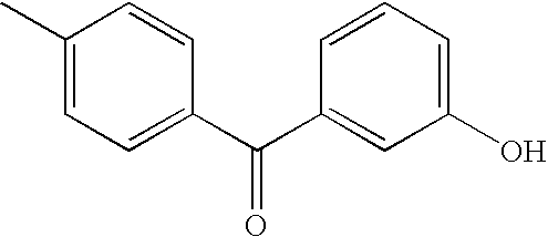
C1(C)=CC=C(C(C2=CC(O)=CC=C2)=O)C=C1
